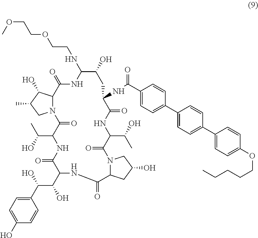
C(C1C(=O)N2C(C(O)C(C)C2)C(=O)NC(NCCOCCOC)C(O)CC(NC(=O)C2=CC=C(C3=CC=C(C4=CC=C(OCCCCC)C=C4)C=C3)C=C2)C(=O)NC(C(O)C)C(=O)N2C(CC(O)C2)C(=O)NC(C(C(O)C2=CC=C(O)C=C2)O)C(=O)N1)(C)O
